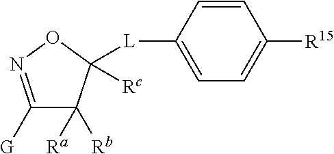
C1([G])=NOC([L]C2=CC=C([R15])C=C2)([Rc])C1([Rb])[Ra]
